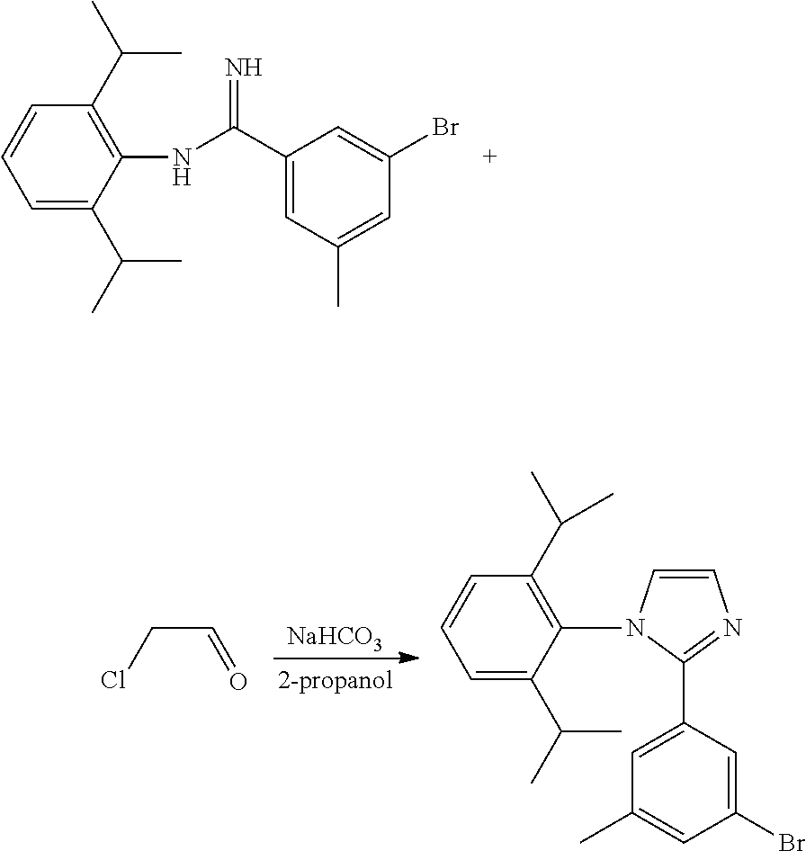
[NaHCO3].ClCC=O.C1=C(C(C)C)C(N2C=CN=C2C2=CC(C)=CC(Br)=C2)=C(C(C)C)C=C1.C1=C(C(C)C)C(NC(C2=CC(C)=CC(Br)=C2)=N)=C(C(C)C)C=C1
